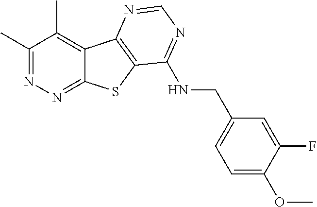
C1(C)=NN=C2C(=C1C)C1=C(S2)C(NCC2=CC=C(OC)C(F)=C2)=NC=N1
